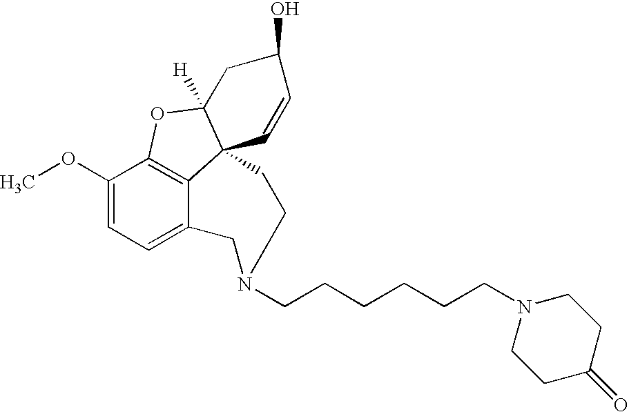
C12=C3C(OC)=CC=C1CN(CCCCCCN1CCC(=O)CC1)CCC21C([H])(O3)CC(O)C=C1
